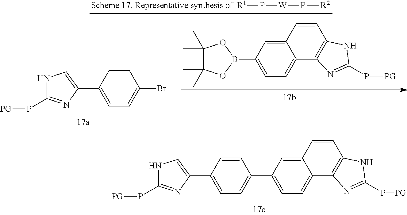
C1=CC(C2=CNC(P[PG])=N2)=CC=C1Br.C1=C2C(=CC=C1B1OC(C)(C)C(C)(C)O1)C1=C(C=C2)NC(P[PG])=N1.[R1]P[W]P[R2].C1=CC(C2=CNC(P[PG])=N2)=CC=C1C1=CC=C2C(=C1)C=CC1=C2N=C(P[PG])N1
